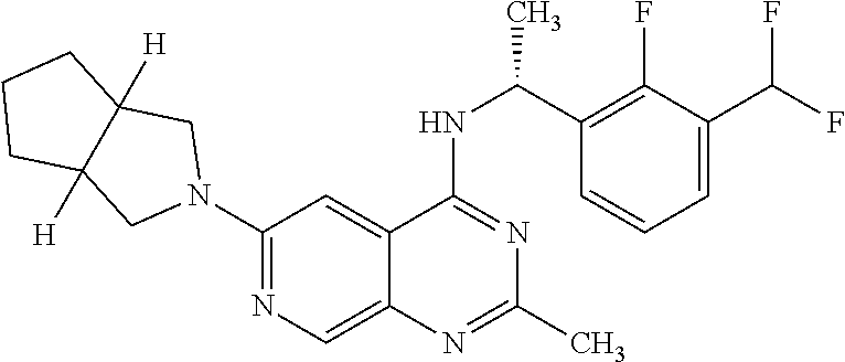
N1(C2=NC=C3C(=C2)C(NC(C2=C(F)C(C(F)F)=CC=C2)C)=NC(C)=N3)CC2([H])C([H])(C1)CCC2
